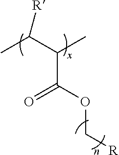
CC(C(C)C(=O)OC[R])[R]
